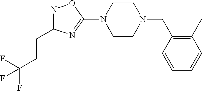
N1=C(CCC(F)(F)F)N=C(N2CCN(CC3=C(C)C=CC=C3)CC2)O1
